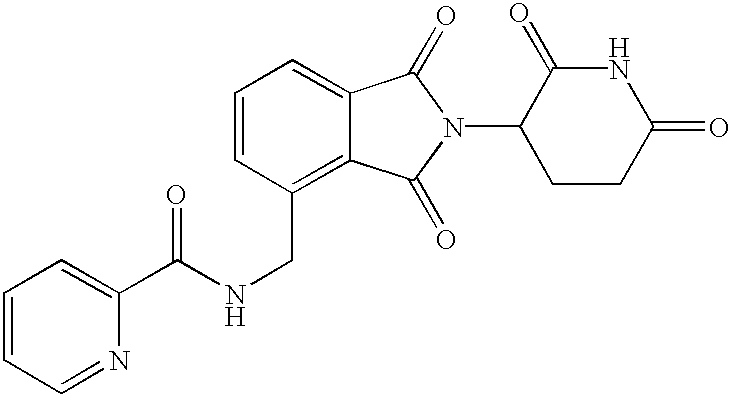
N1C(=O)CCC(N2C(=O)C3=CC=CC(CNC(=O)C4=CC=CC=N4)=C3C2=O)C1=O
